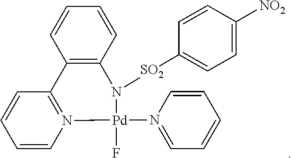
C12=C(C=CC=C1)N([SO2]C1=CC=C([NO2])C=C1)[Pd](N1=CC=CC=C1)(F)N1=C2C=CC=C1
